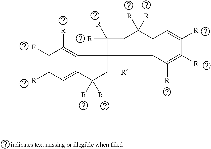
C1([R])=C([R])C=C2C(=C1[R])C1(C([R4])C2([R])[R])C2=C(C([R])([R])CC1([R])[R])C=C([R])C([R])=C2[R]
